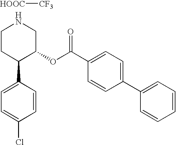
C1CC(C2=CC=C(Cl)C=C2)C(OC(C2=CC=C(C3=CC=CC=C3)C=C2)=O)CN1.[HOOC][CF3]
